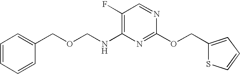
C1(F)=C(NCOCC2=CC=CC=C2)N=C(OCC2=CC=CS2)N=C1
